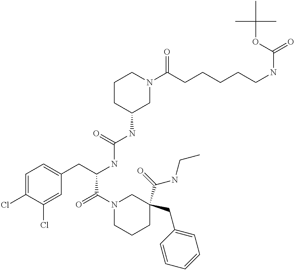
C1=C(Cl)C(Cl)=CC(CC(NC(NC2CN(C(CCCCCNC(=O)OC(C)(C)C)=O)CCC2)=O)C(N2CCCC(C(=O)NCC)(CC3=CC=CC=C3)C2)=O)=C1
